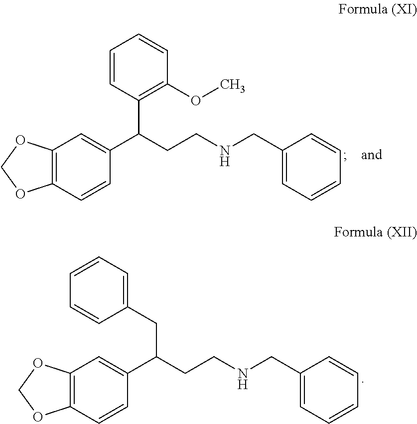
C1=CC(C(CCNCC2=CC=CC=C2)C2=CC3=C(C=C2)OCO3)=C(OC)C=C1.C1(CC(CCNCC2=CC=CC=C2)C2=CC3=C(C=C2)OCO3)=CC=CC=C1
